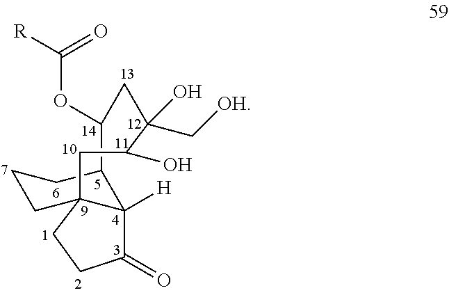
C12C(OC([R])=O)CC(C[OH])(O)C(O)CC3(CCC(=O)C13[H])CCC2
